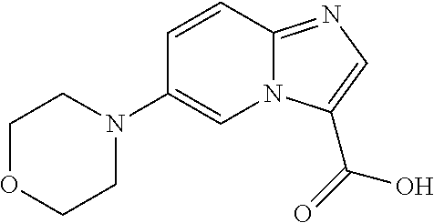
C1=CC2=NC=C(C(=O)O)N2C=C1N1CCOCC1
